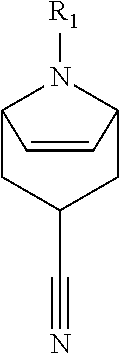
C12CC(C#N)CC(N1[R1])C=C2
